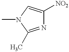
N1=C(C)N(C)C=C1[NO2]
